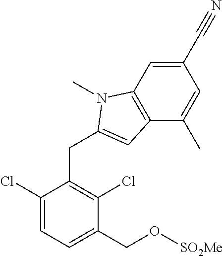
N1(C)C(CC2=C(Cl)C(CO[SO2Me])=CC=C2Cl)=CC2=C1C=C(C#N)C=C2C
